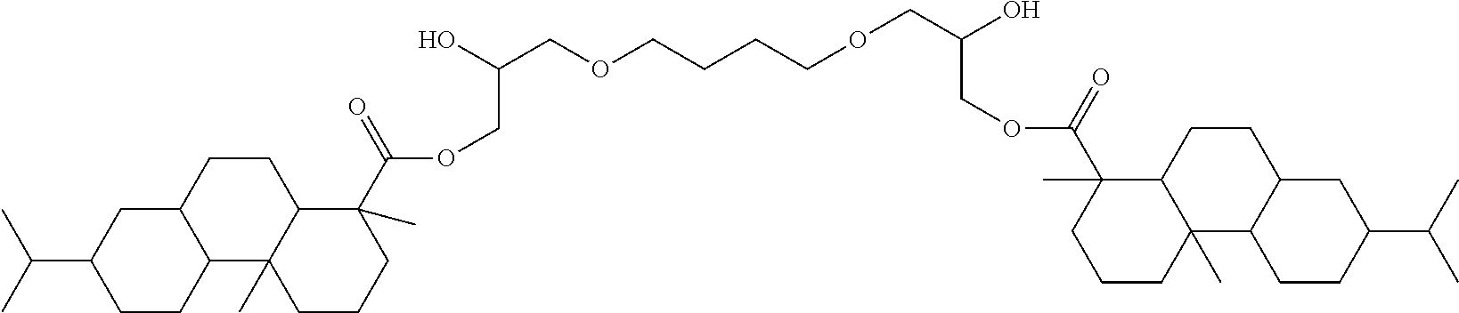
C(C1CC2C(CC1)C1(C)C(CC2)C(C)(C(OCC(COCCCCOCC(COC(C2(C)C3C(C)(CCC2)C2C(CC3)CC(C(C)C)CC2)=O)O)O)=O)CCC1)(C)C
